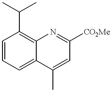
C12=C(C(C)C)C=CC=C1C(C)=CC([CO2Me])=N2
